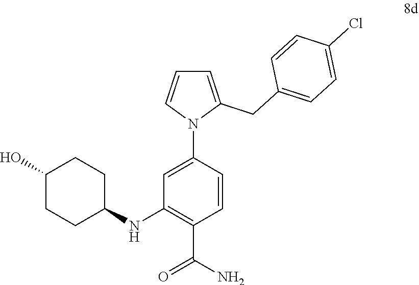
C1(O)CCC(NC2=C(C(N)=O)C=CC(N3C(CC4=CC=C(Cl)C=C4)=CC=C3)=C2)CC1
